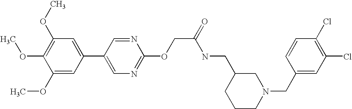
C1(OC)=CC(C2=CN=C(OCC(NCC3CCCN(CC4=CC(Cl)=C(Cl)C=C4)C3)=O)N=C2)=CC(OC)=C1OC
